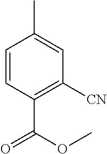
C1=CC(C(OC)=O)=C([CN])C=C1C
